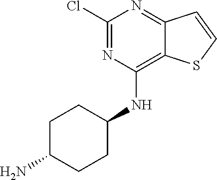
N1=C(Cl)N=C2C(=C1NC1CCC(N)CC1)SC=C2
